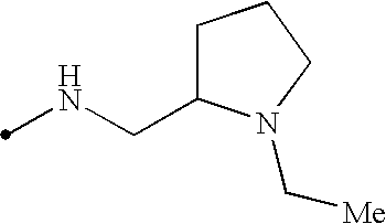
N(CC1CCCN1C[Me])C
